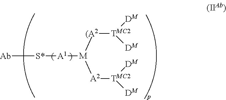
[Ab][S*][A1][M]([(A2][TMC2]([DM])[DM])[A2][TMC2]([DM])[DM]
